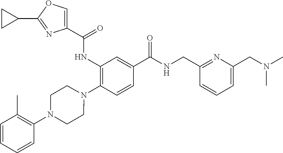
C1(NC(=O)C2=COC(C3CC3)=N2)=C(N2CCN(C3=C(C)C=CC=C3)CC2)C=CC(C(=O)NCC2=NC(CN(C)C)=CC=C2)=C1
